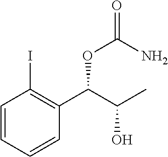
C1=CC=CC(C(C(C)O)OC(=O)N)=C1I
